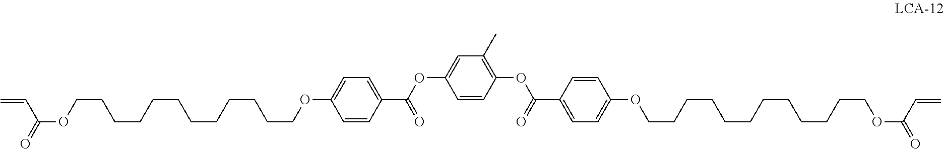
C=CC(=O)OCCCCCCCCCCCCOC1=CC=C(C(OC2=CC(C)=C(OC(C3=CC=C(OCCCCCCCCCCCCOC(C=C)=O)C=C3)=O)C=C2)=O)C=C1
